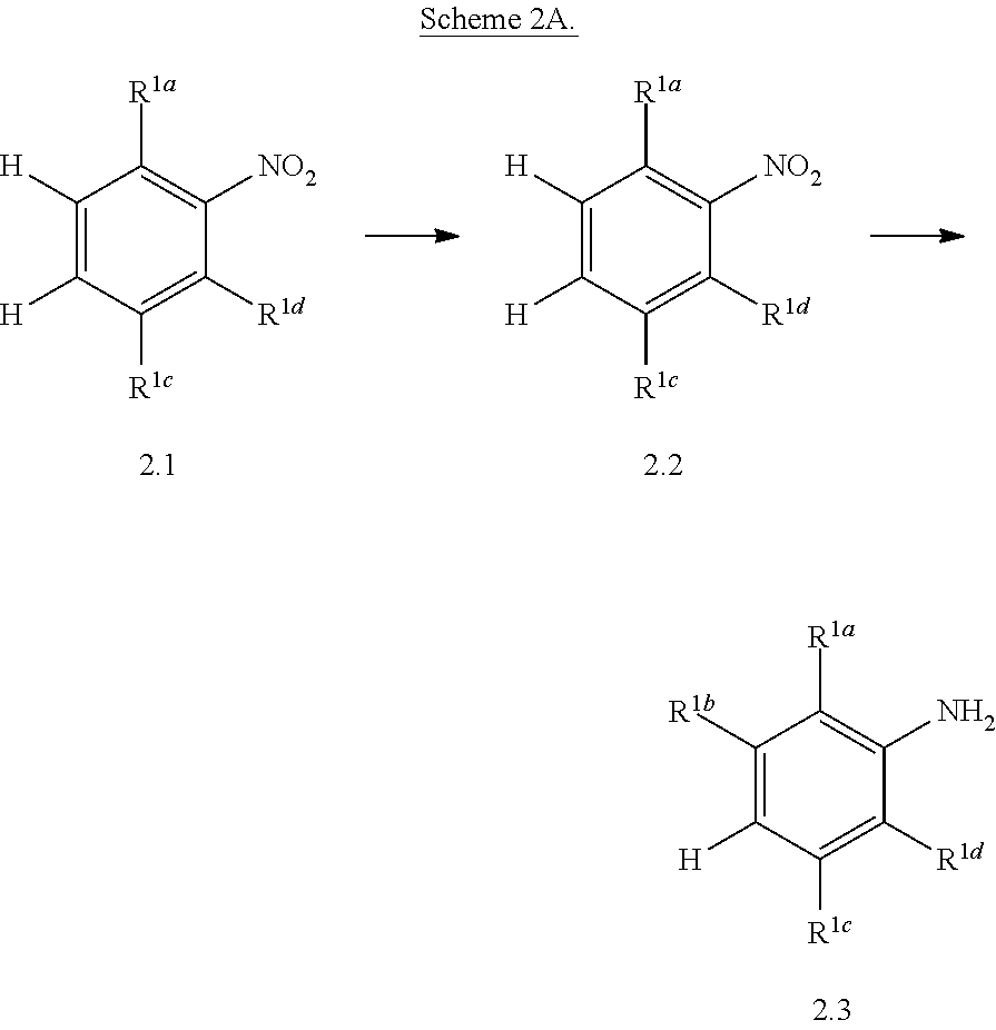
C1([H])=C([H])C([R1c])=C([R1d])C([NO2])=C1[R1a].C1([H])=C([H])C([R1c])=C([R1d])C([NO2])=C1[R1a].C1([R1b])=C([H])C([R1c])=C([R1d])C(N)=C1[R1a]
